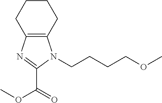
C12=C(N=C(C(=O)OC)N1CCCCOC)CCCC2
